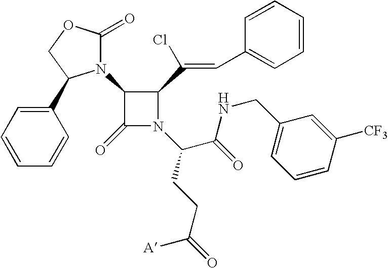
C1(C(=CC2=CC=CC=C2)Cl)C(N2C(=O)OCC2C2=CC=CC=C2)C(=O)N1C(C(=O)NCC1=CC=CC([CF3])=C1)CCC(=O)[A]
